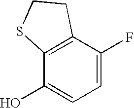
C1=C(F)C2=C(C(O)=C1)SCC2
